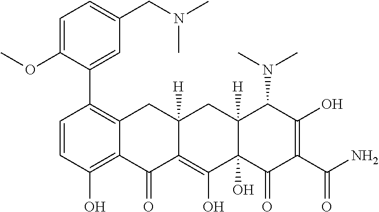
C1(C2=C3C(=C(O)C=C2)C(=O)C2=C(O)C4(O)C([H])(CC2([H])C3)C(N(C)C)C(O)=C(C(N)=O)C4=O)=CC(CN(C)C)=CC=C1OC
